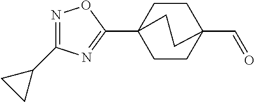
N1=C(C2CC2)N=C(C23CCC(C=O)(CC2)CC3)O1
